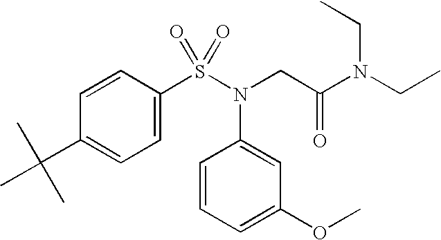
C1=C(C(C)(C)C)C=CC(S(N(CC(N(CC)CC)=O)C2=CC(OC)=CC=C2)(=O)=O)=C1
